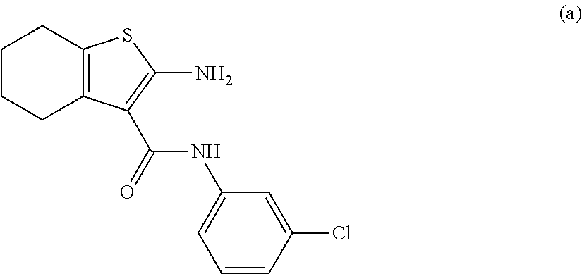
C1CCC2=C(C1)SC(N)=C2C(=O)NC1=CC=CC(Cl)=C1
